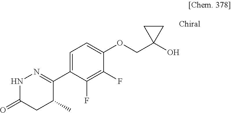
N1C(=O)CC(C)C(C2=CC=C(OCC3(O)CC3)C(F)=C2F)=N1
